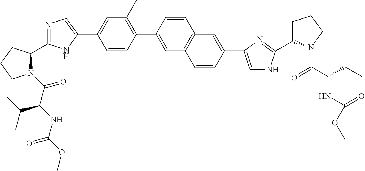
N1(C(=O)C(NC(OC)=O)C(C)C)C(C2=NC=C(C3=CC(C)=C(C4=CC5=C(C=C4)C=C(C4=CNC(C6CCCN6C(C(C(C)C)NC(OC)=O)=O)=N4)C=C5)C=C3)N2)CCC1
